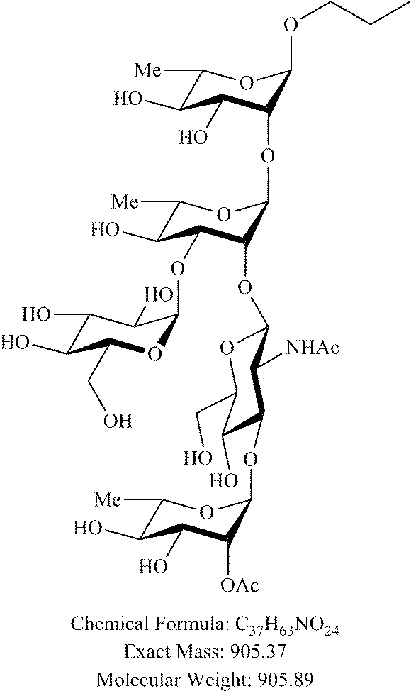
C1([Me])C(O)C(OC2OC(CO)C(O)C(O)C2O)C(OC2OC(CO)C(O)C(OC3C([OAc])C(O)C(O)C([Me])O3)C2[NHAc])C(OC2C(O)C(O)C([Me])OC2OCCC)O1
